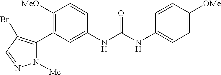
C1([MeO])=C(C2=C(Br)C=NN2[Me])C=C(NC(NC2=CC=C([OMe])C=C2)=O)C=C1
